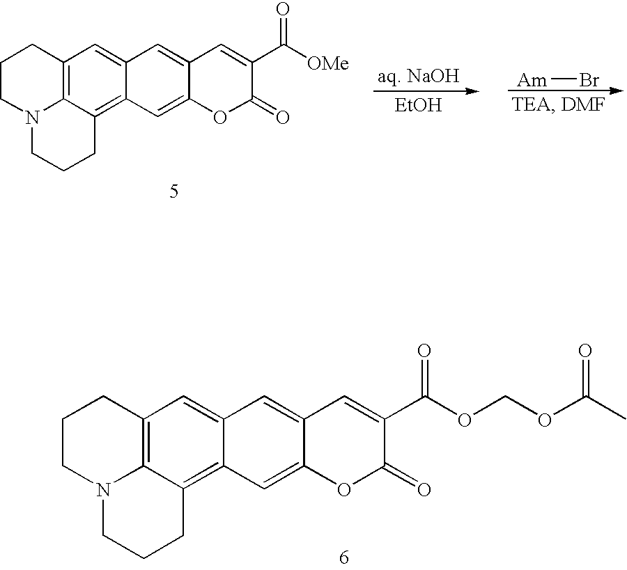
C12=C3C(=C4C(=C1)C=C1C(=C4)OC(=O)C(C(OCOC(C)=O)=O)=C1)CCCN3CCC2.[EtOH].C12=C3C(=C4C(=C1)C=C1C(=C4)OC(=O)C(C([OMe])=O)=C1)CCCN3CCC2.[Am]Br
